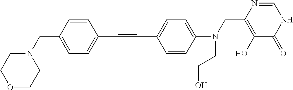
C(#CC1=CC=C(CN2CCOCC2)C=C1)C1=CC=C(N(CC2=C(O)C(=O)NC=N2)CCO)C=C1
